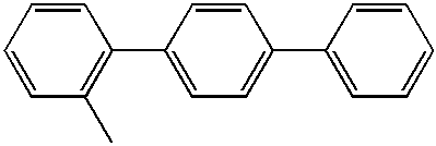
C1=CC(C)=C(C2=CC=C(C3=CC=CC=C3)C=C2)C=C1
